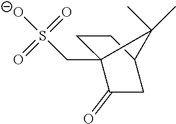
C1C2(CS([O-])(=O)=O)C(=O)CC(C1)C2(C)C
